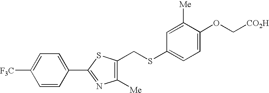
C1=CC(C2=NC([Me])=C(CSC3=CC=C(OC[CO2H])C([Me])=C3)S2)=CC=C1[F3C]
